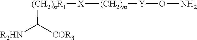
[(CH2)nR1](C([COR3])[R2HN])[X][(CH2)m][Y]ON
